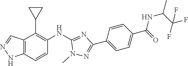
C12=C(C=CC(NC3=NC(C4=CC=C(C(NC(C(F)(F)F)C)=O)C=C4)=NN3C)=C1C1CC1)NN=C2
